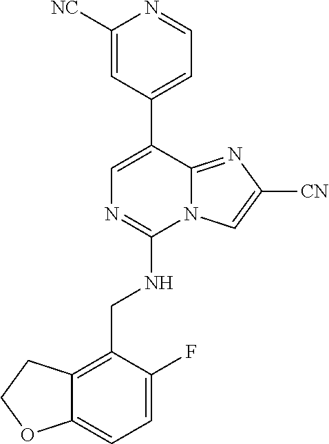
C12=CC=C(F)C(CNC3=NC=C(C4=CC=NC([NC])=C4)C4=NC([CN])=CN34)=C1CCO2
